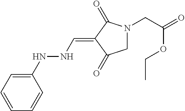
C1=C(NNC=C2C(=O)CN(CC(=O)OCC)C2=O)C=CC=C1
